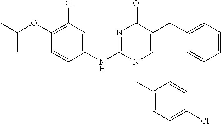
C1(Cl)=C(OC(C)C)C=CC(NC2=NC(=O)C(CC3=CC=CC=C3)=CN2CC2=CC=C(Cl)C=C2)=C1
